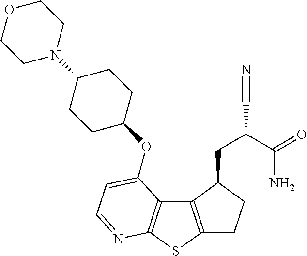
C12=C(SC3=C1C(OC1CCC(N4CCOCC4)CC1)=CC=N3)CCC2CC(C#N)C(N)=O
